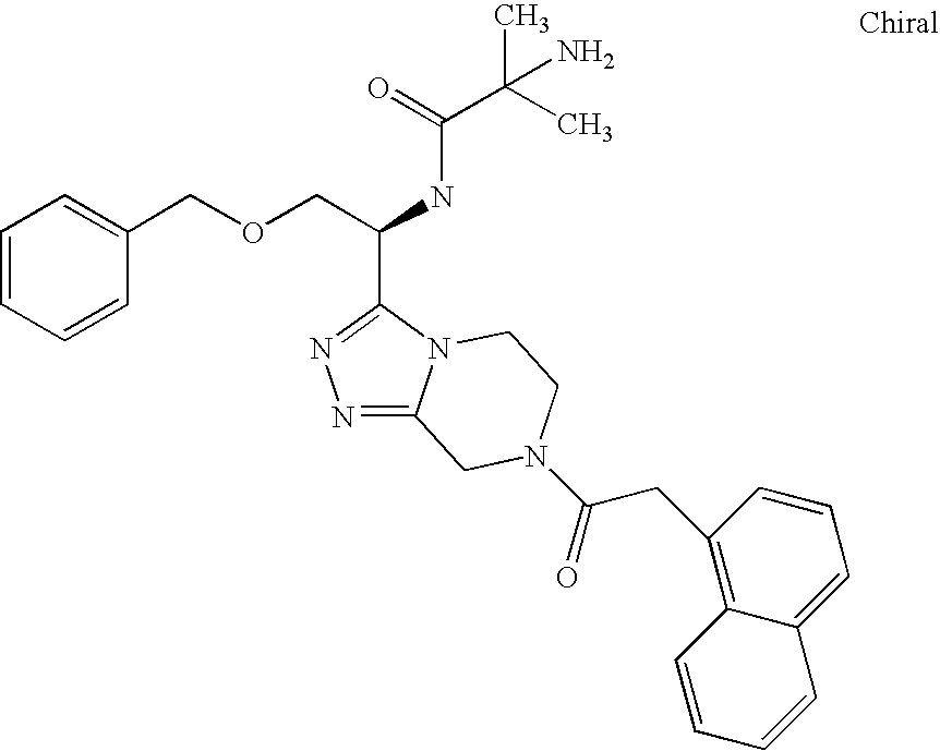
N1=C2N(C(C(COCC3=CC=CC=C3)NC(C(C)(C)N)=O)=N1)CCN(C(=O)CC1=C3C(=CC=C1)C=CC=C3)C2
